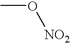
CO[NO2]
